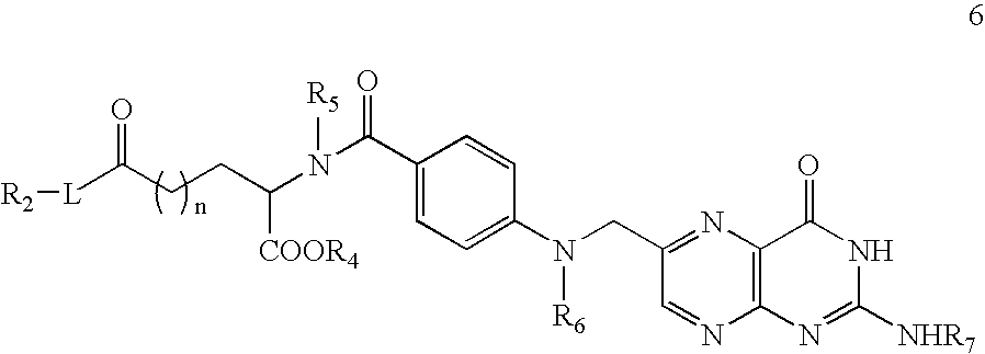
[L](C(CCC([COOR4])N([R5])C(C1=CC=C(N(CC2=NC3=C(N=C2)N=C([NHR7])NC3=O)[R6])C=C1)=O)=O)[R2]
